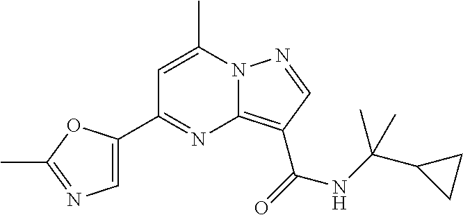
C1=C(C)N2C(=C(C(=O)NC(C3CC3)(C)C)C=N2)N=C1C1=CN=C(C)O1
